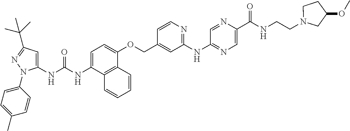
N(C1=CC=C(OCC2=CC(NC3=NC=C(C(NCCN4CCC(OC)C4)=O)N=C3)=NC=C2)C2=C1C=CC=C2)C(=O)NC1=CC(C(C)(C)C)=NN1C1=CC=C(C)C=C1
